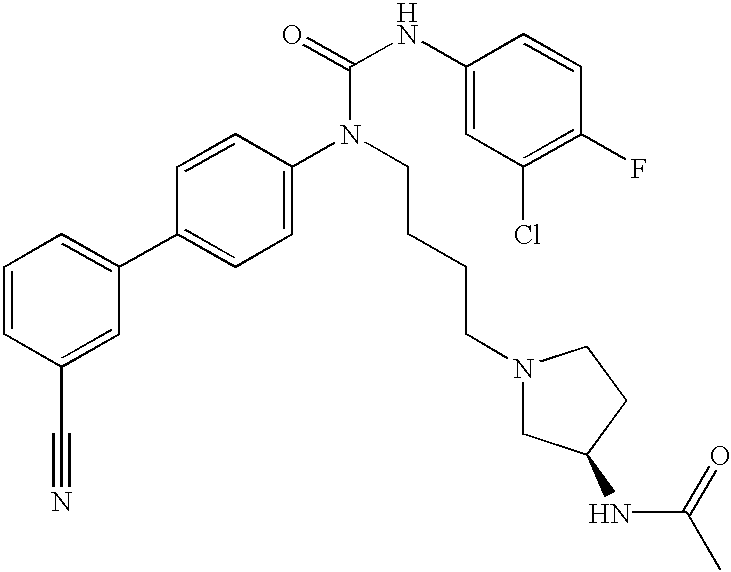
C1=CC(C#N)=CC(C2=CC=C(N(CCCCN3CC(NC(C)=O)CC3)C(=O)NC3=CC(Cl)=C(F)C=C3)C=C2)=C1
